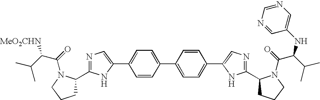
C1=CC(C2=CC=C(C3=CN=C(C4CCCN4C(=O)C(C(C)C)NC4=CN=CN=C4)N3)C=C2)=CC=C1C1=CN=C(C2CCCN2C(=O)C(C(C)C)[MeO2CHN])N1
